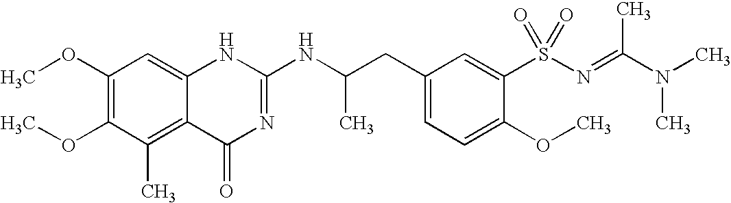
C1(OC)=C(OC)C(C)=C2C(=C1)NC(NC(CC1=CC=C(OC)C(S(N=C(N(C)C)C)(=O)=O)=C1)C)=NC2=O
